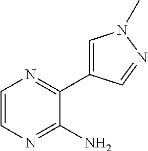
C1=CN=C(N)C(C2=CN(C)N=C2)=N1
